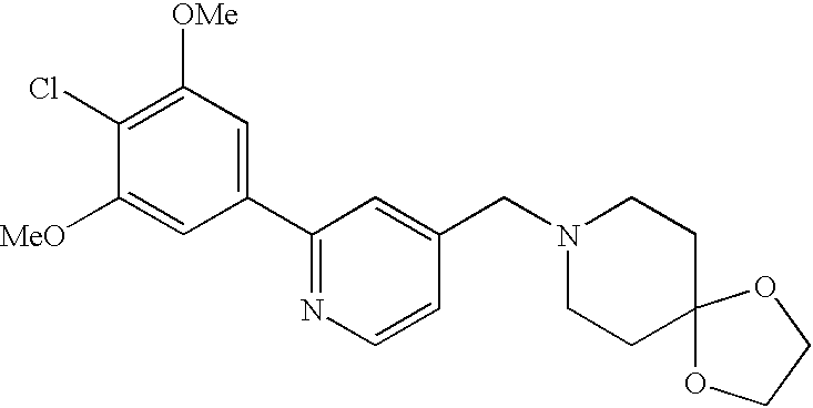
C1(C2=NC=CC(CN3CCC4(CC3)OCCO4)=C2)=CC([OMe])=C(Cl)C([MeO])=C1
